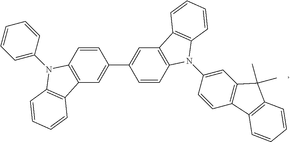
C1=CC=C(N2C3=C(C=C(C4=CC5=C(C=C4)N(C4=CC6=C(C=C4)C4=C(C6(C)C)C=CC=C4)C4=C5C=CC=C4)C=C3)C3=C2C=CC=C3)C=C1
